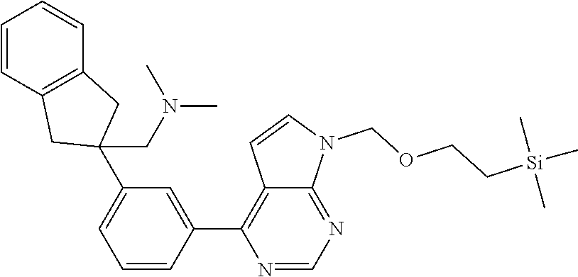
C1=CC2=C(C=C1)CC(C1=CC=CC(C3=C4C(=NC=N3)N(COCC[Si](C)(C)C)C=C4)=C1)(CN(C)C)C2
